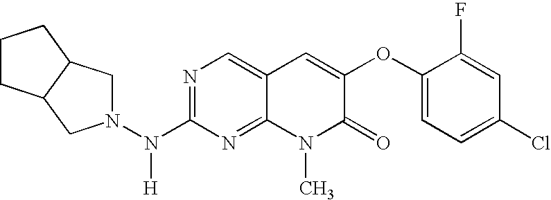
N1=C(N(N2CC3C(C2)CCC3)[H])N=C2C(=C1)C=C(OC1=CC=C(Cl)C=C1F)C(=O)N2C
